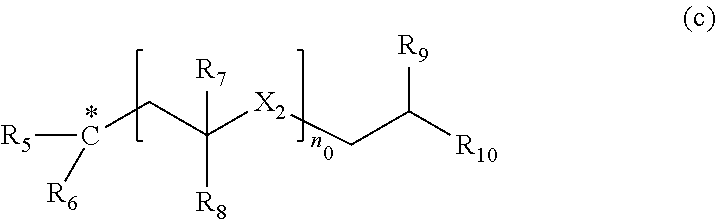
C(CC([X2]CC([R10])[R9])([R7])[R8])([R5])[R6]
